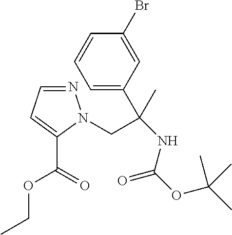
N1=CC=C(C(=O)OCC)N1CC(NC(OC(C)(C)C)=O)(C)C1=CC=CC(Br)=C1
